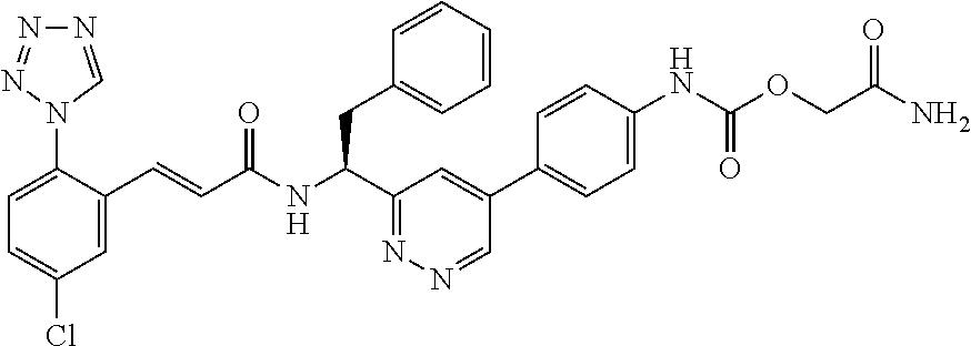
C1=C(C=CC(NC(C2=NN=CC(C3=CC=C(NC(OCC(N)=O)=O)C=C3)=C2)CC2=CC=CC=C2)=O)C(N2C=NN=N2)=CC=C1Cl
